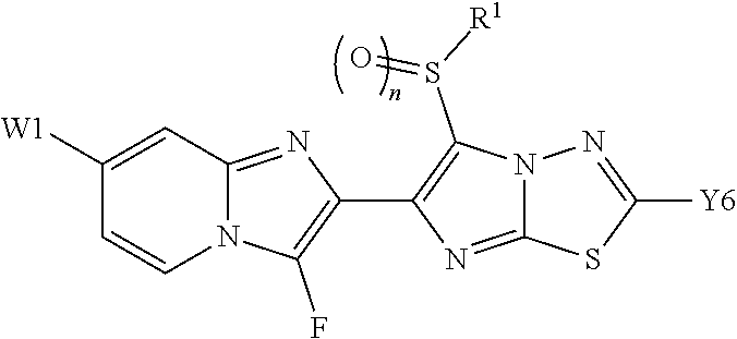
C1([W1])=CC2=NC(C3=C(S([R1])=O)N4C(=N3)SC([Y6])=N4)=C(F)N2C=C1
